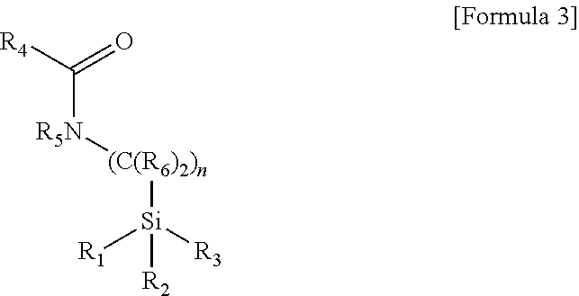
[(C(R6)2)n]([Si]([R3])([R1])[R2])[R5N]C([R4])=O
